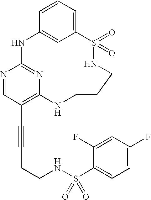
C1=CC=C2C=C1NC1=NC(=C(C#CCCNS(C3=CC=C(F)C=C3F)(=O)=O)C=N1)NCCCNS2(=O)=O
